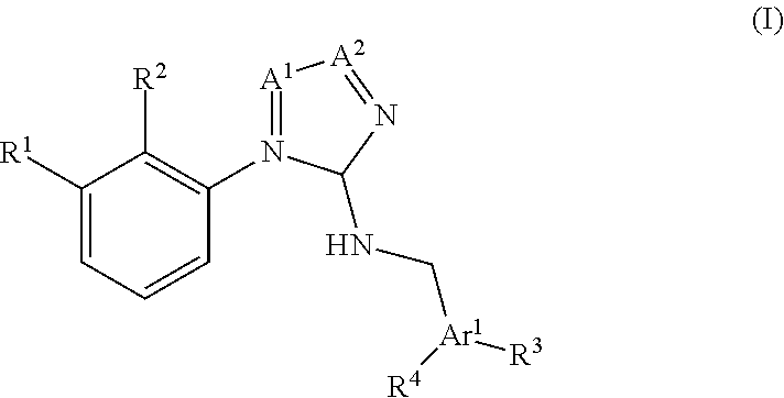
C1([R1])=CC=CC(N2=[A1][A2]=NC2NC[Ar1]([R3])[R4])=C1[R2]
